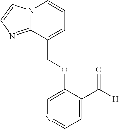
N12C(=NC=C1)C(COC1=CN=CC=C1C([H])=O)=CC=C2
